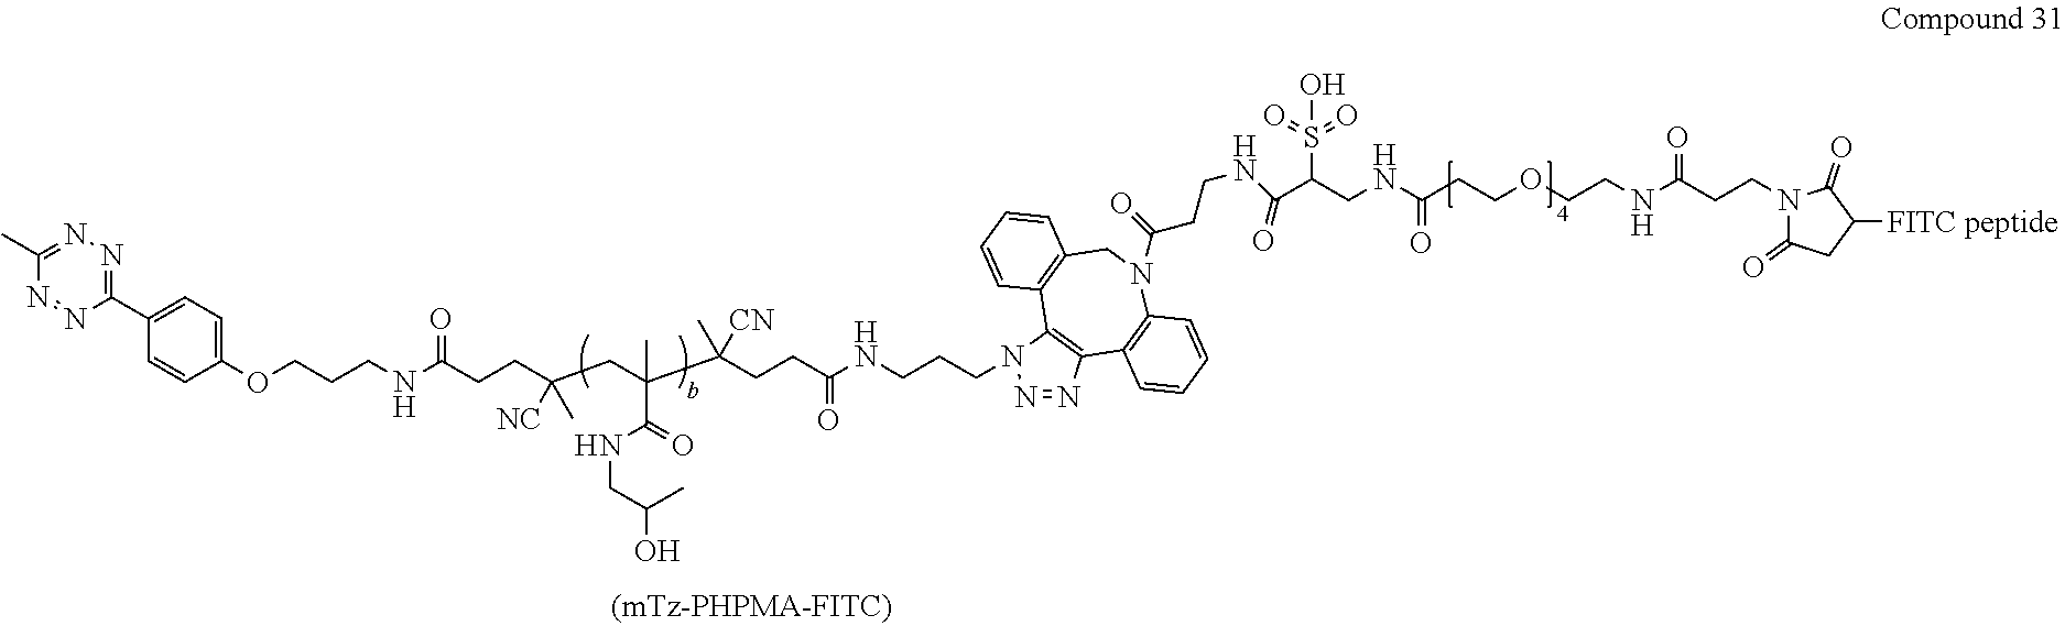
C1(C)=NN=C(C2=CC=C(OCCCNC(CCC(CC(C(CCC(NCCCN3N=NC4=C3C3=C(CN(C(CCNC(=O)C(CNC(CCOCCNC(=O)CCN5C(=O)CC([FITC peptide])C5=O)=O)S(O)(=O)=O)=O)C5=C4C=CC=C5)C=CC=C3)=O)(C)[CN])(C)C(NCC(C)O)=O)([NC])C)=O)C=C2)N=N1
